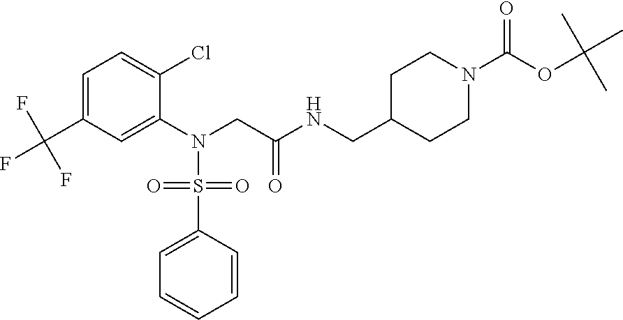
C1=C(C(F)(F)F)C=C(N(CC(NCC2CCN(C(OC(C)(C)C)=O)CC2)=O)S(=O)(=O)C2=CC=CC=C2)C(Cl)=C1
